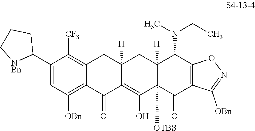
C1(C2CCC[NBn]2)=CC([OBn])=C2C(=C1[CF3])CC1([H])C(=C(O)C3([OTBS])C([H])(C1)C(N(C)CC)C1=C(C3=O)C([OBn])=NO1)C2=O
